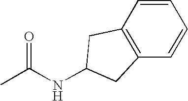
C1=CC2=C(C=C1)CC(NC(=O)C)C2
